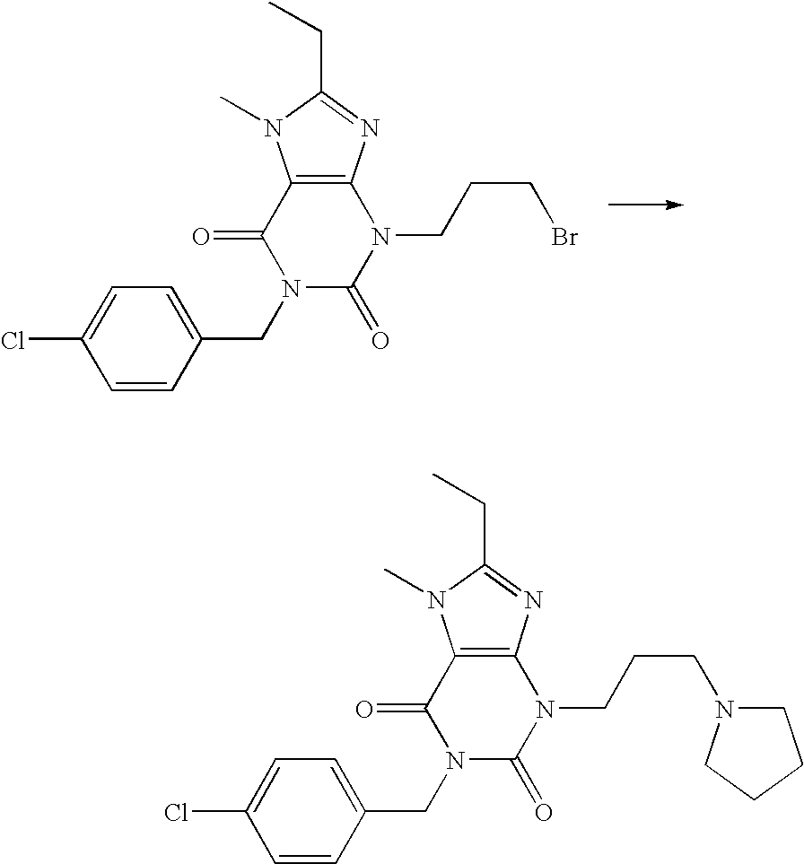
C12=C(N=C(CC)N1C)N(CCCBr)C(=O)N(CC1=CC=C(Cl)C=C1)C2=O.C12=C(N=C(CC)N1C)N(CCCN1CCCC1)C(=O)N(CC1=CC=C(Cl)C=C1)C2=O
